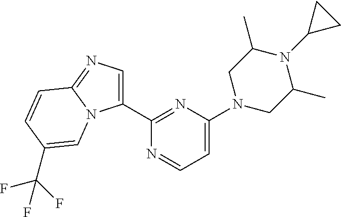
C1(C2=NC(N3CC(C)N(C4CC4)C(C)C3)=CC=N2)=CN=C2N1C=C(C(F)(F)F)C=C2
